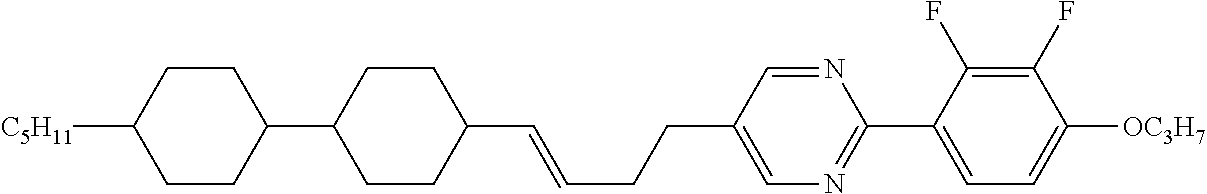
C1CC([C5H11])CCC1C1CCC(C=CCCC2=CN=C(C3=CC=C([OC3H7])C(F)=C3F)N=C2)CC1
